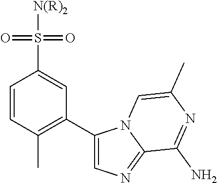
C1=CC(C)=C(C2=CN=C3N2C=C(C)N=C3N)C=C1S(=O)(=O)[N(R)2]
